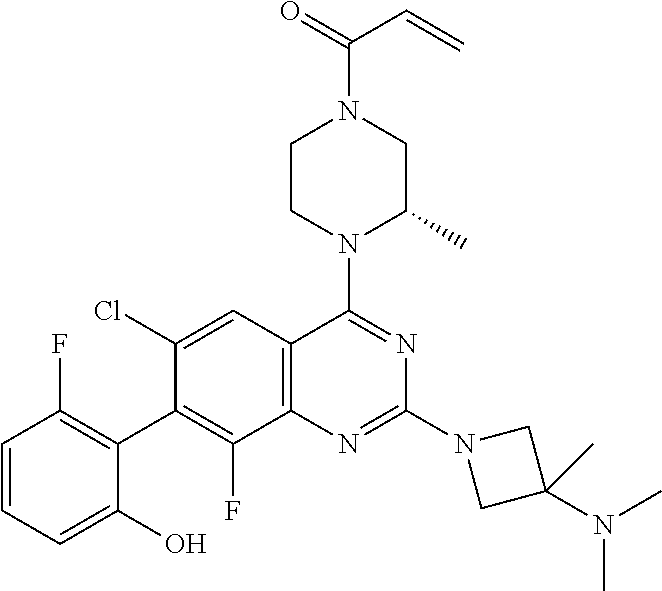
C1=CC=C(O)C(C2=C(F)C3=C(C=C2Cl)C(N2C(C)CN(C(=O)C=C)CC2)=NC(N2CC(N(C)C)(C)C2)=N3)=C1F
